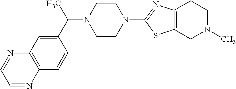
C1CN(C2=NC3=C(S2)CN(C)CC3)CCN1C(C1=CC2=C(C=C1)N=CC=N2)C
